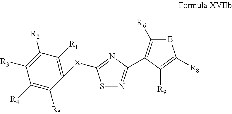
C1([X]C2=NC(C3=C([R6])[E]C([R8])=C3[R9])=NS2)=C([R1])C([R2])=C([R3])C([R4])=C1[R5]
